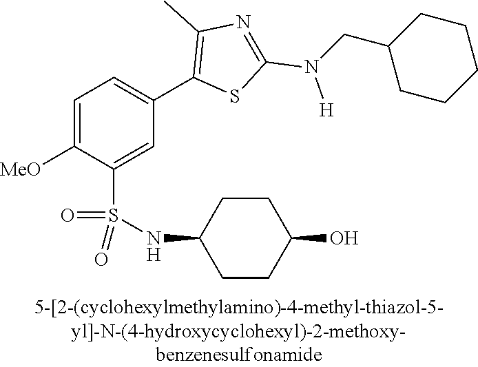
C1=C([MeO])C(S(NC2CCC(O)CC2)(=O)=O)=CC(C2=C(C)N=C(N([H])CC3CCCCC3)S2)=C1
